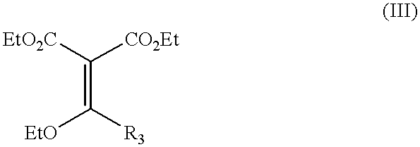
C(=C([EtO])[R3])([EtO2C])[CO2Et]
